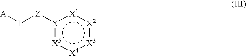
[X]1([Z][L][A]):[X5]:[X4]:[X3]:[X2]:[X1]:1
